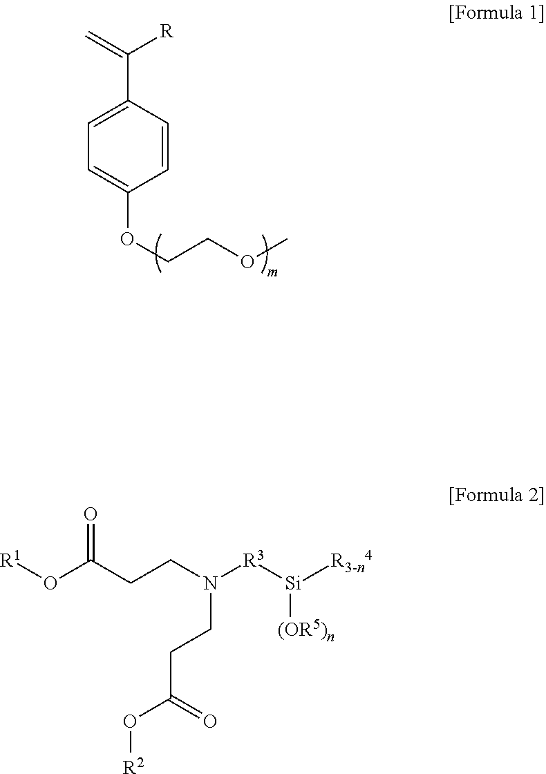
C1=C(C(=C)[R])C=CC(OCCOC)=C1.[R1]OC(CCN([R3][Si]([R3-n4])[(OR5)n])CCC(O[R2])=O)=O
